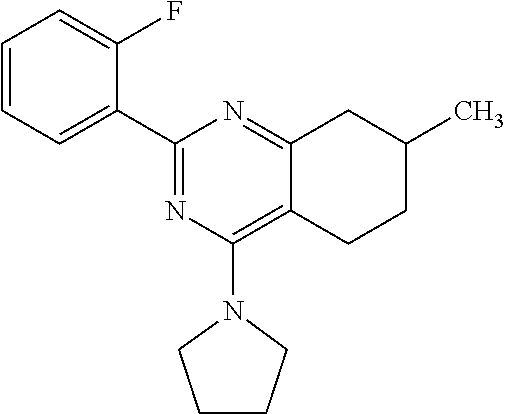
C1=CC=C(C2=NC(N3CCCC3)=C3C(=N2)CC(C)CC3)C(F)=C1
